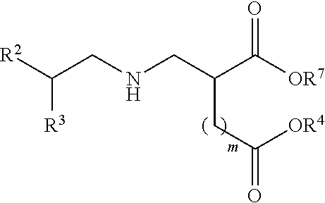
C(NCC(C([OR7])=O)CC(=O)[OR4])C([R2])[R3]
